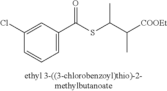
C1=C(Cl)C=CC=C1C(SC(C([COOEt])C)C)=O
